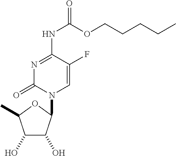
N1=C(NC(OCCCCC)=O)C(F)=CN(C2C(O)C(O)C(C)O2)C1=O
